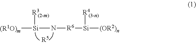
[Si](N[R6][Si]([R4])[(OR2)n])([(R1O)m])[R3].[R5]
